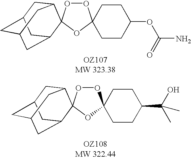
O1OC2(OC13CCC(OC(N)=O)CC3)C1CC3CC(CC2C3)C1.O1OC2(OC13CCC(C(C)(O)C)CC3)C1CC3CC(CC2C3)C1
